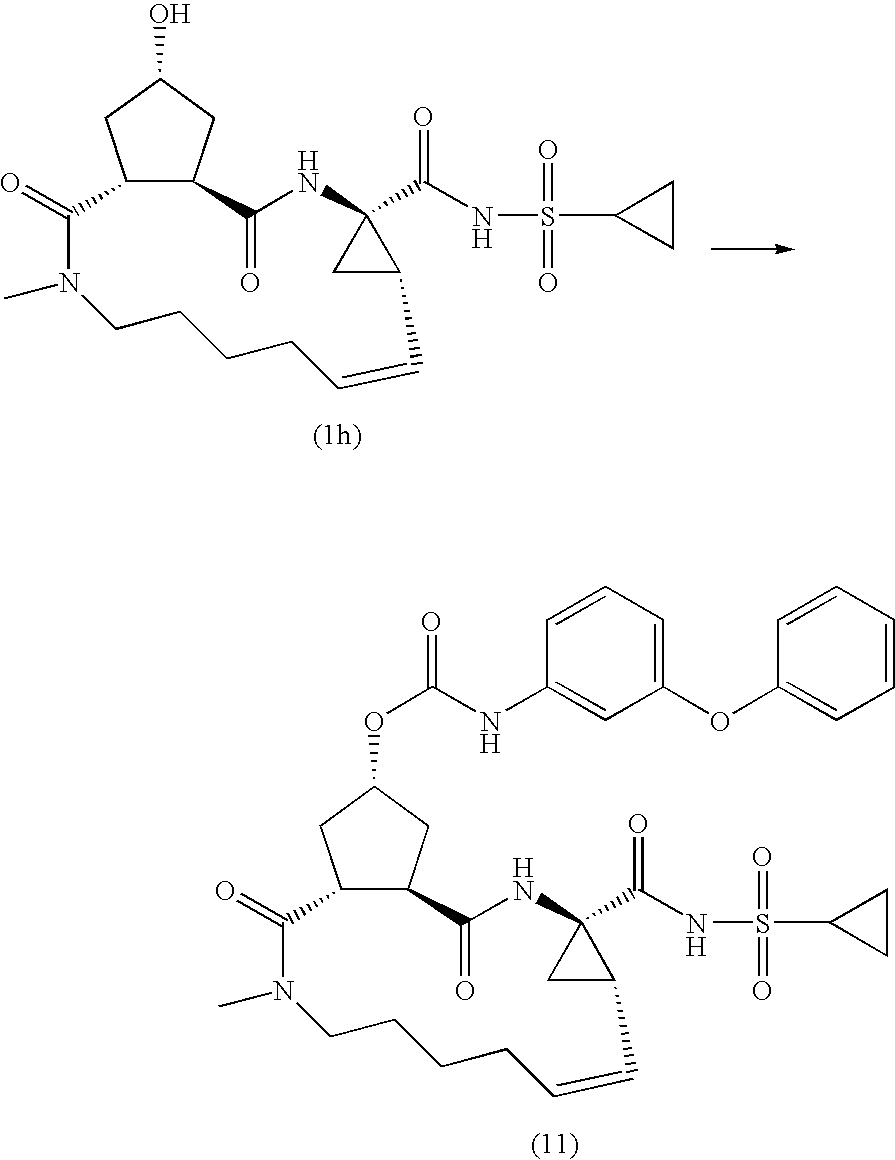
C12C(CC(O)C1)C(=O)NC1(C(NS(=O)(=O)C3CC3)=O)CC1C=CCCCCN(C)C2=O.C12C(CC(OC(NC3=CC(OC4=CC=CC=C4)=CC=C3)=O)C1)C(=O)NC1(C(NS(=O)(=O)C3CC3)=O)CC1C=CCCCCN(C)C2=O
